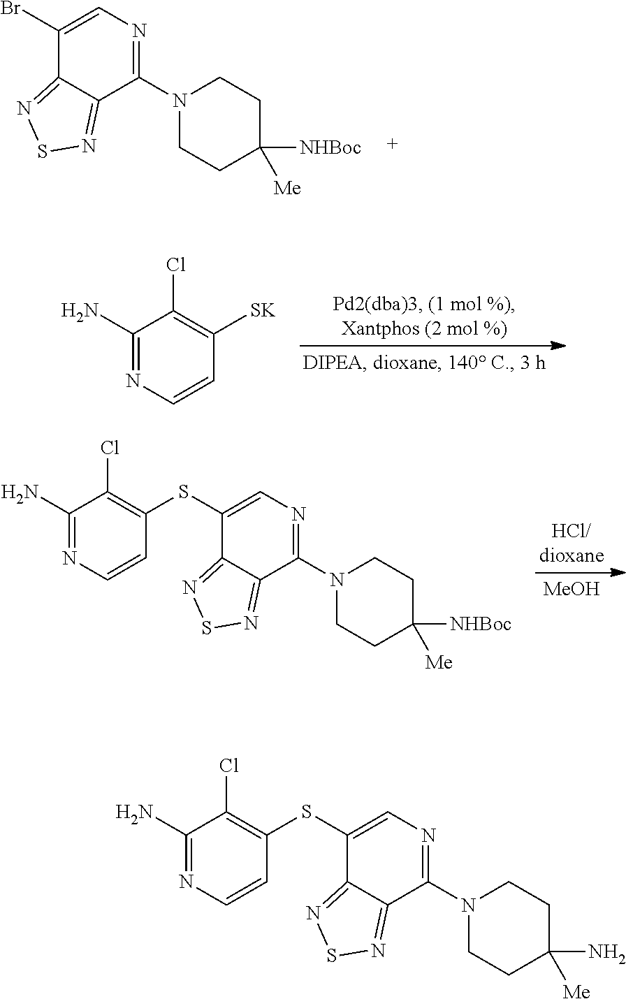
C1(Br)=CN=C(N2CCC([NHBoc])([Me])CC2)C2=NSN=C12.C1(SC2=C(Cl)C(N)=NC=C2)=CN=C(N2CCC(N)([Me])CC2)C2=NSN=C12.C1(N)=NC=CC([SK])=C1Cl.C1(SC2=C(Cl)C(N)=NC=C2)=CN=C(N2CCC([NHBoc])([Me])CC2)C2=NSN=C12.[MeOH]
